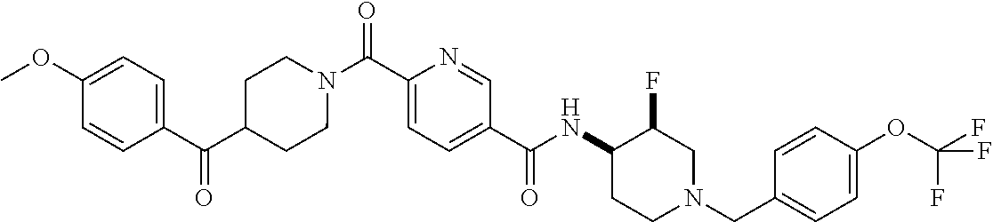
N(C(C1=CC=C(C(=O)N2CCC(C(C3=CC=C(OC)C=C3)=O)CC2)N=C1)=O)C1CCN(CC2=CC=C(OC(F)(F)F)C=C2)CC1F
